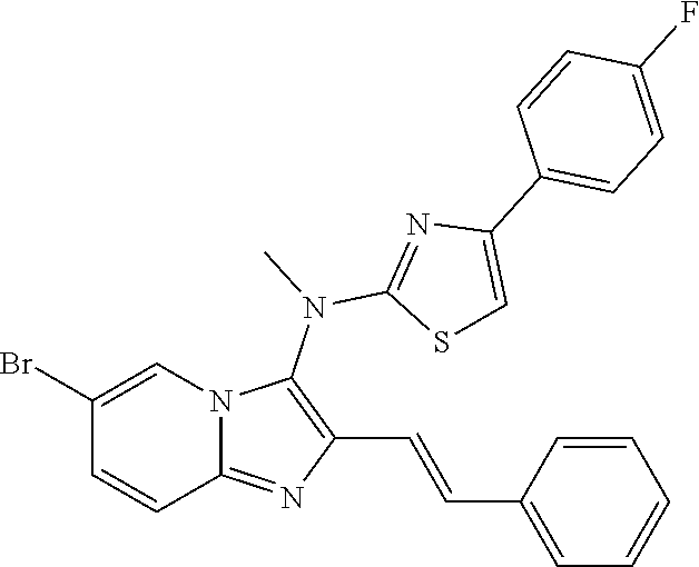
BrC1=CN2C(=NC(C=CC3=CC=CC=C3)=C2N(C)C2=NC(C3=CC=C(F)C=C3)=CS2)C=C1
